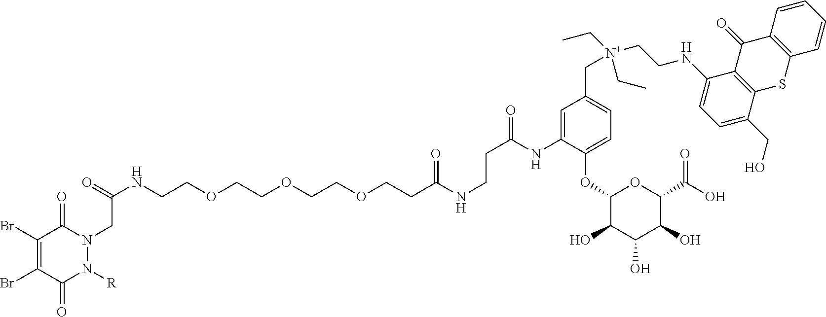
N(CCOCCOCCOCCC(NCCC(=O)NC1=CC(C[N+](CCNC2=CC=C(CO)C3=C2C(=O)C2=C(S3)C=CC=C2)(CC)CC)=CC=C1OC1C(O)C(O)C(O)C(C(O)=O)O1)=O)C(=O)CN1C(=O)C(Br)=C(Br)C(=O)N1[R]
